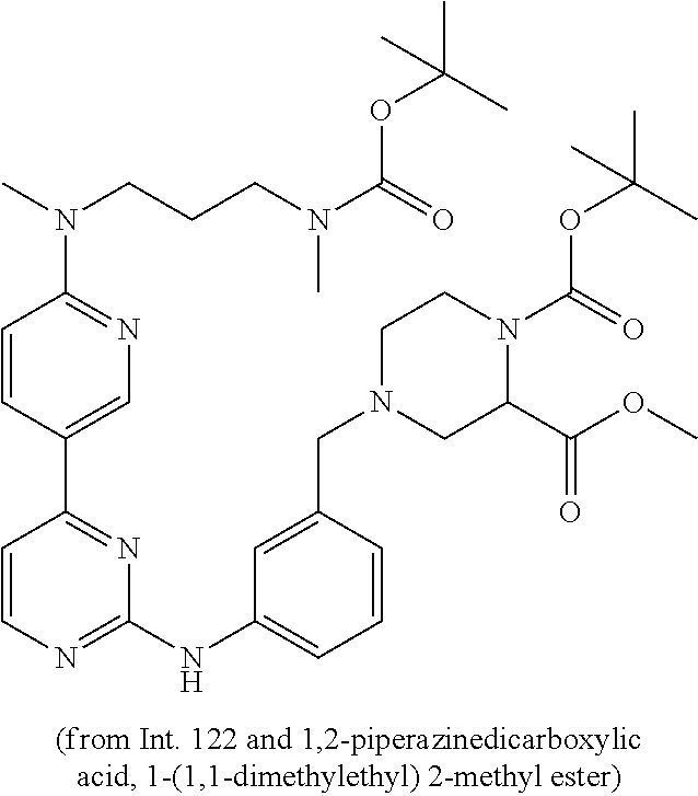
C1(NC2=CC=CC(CN3CC(C(OC)=O)N(C(=O)OC(C)(C)C)CC3)=C2)=NC=CC(C2=CN=C(N(CCCN(C(=O)OC(C)(C)C)C)C)C=C2)=N1
